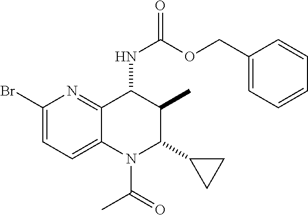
C1(Br)=CC=C2C(=N1)C(NC(=O)OCC1=CC=CC=C1)C(C)C(C1CC1)N2C(C)=O
